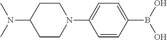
C1(N(C)C)CCN(C2=CC=C(B(O)O)C=C2)CC1
